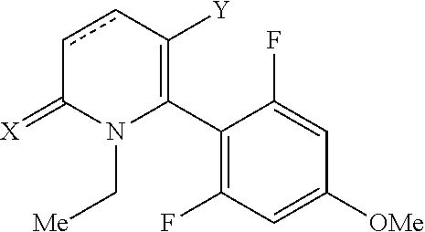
C1(C2=C([Y])ccC(=[X])N2C[Me])=C(F)C=C([OMe])C=C1F
